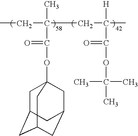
CCC(CC(C)([H])C(OC(C)(C)C)=O)(C)C(=O)OC12CC3CC(CC(C1)C3)C2
